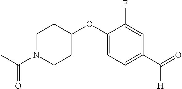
C1N(C(C)=O)CCC(OC2=CC=C(C(=O)[H])C=C2F)C1
